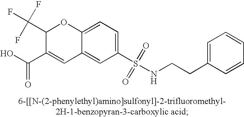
C1(S(NCCC2=CC=CC=C2)(=O)=O)=CC=C2C(=C1)C=C(C(=O)O)C(C(F)(F)F)O2
